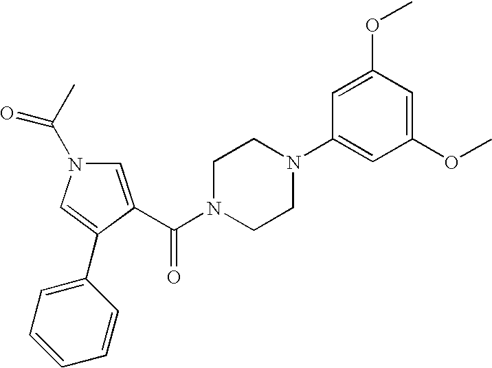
C1=C(C(N2CCN(C3=CC(OC)=CC(OC)=C3)CC2)=O)C(C2=CC=CC=C2)=CN1C(C)=O
